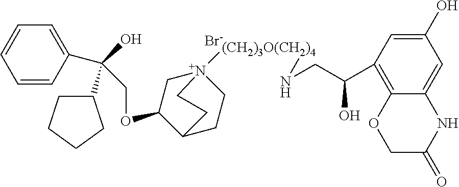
[Br-].C(OC1C[N+]2([(CH2)3O(CH2)4]NCC(C3=C4C(=CC(O)=C3)NC(=O)CO4)O)CCC1CC2)C(C1=CC=CC=C1)(O)C1CCCC1
